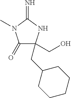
C1(=O)C(CO)(CC2CCCCC2)NC(=N)N1C
